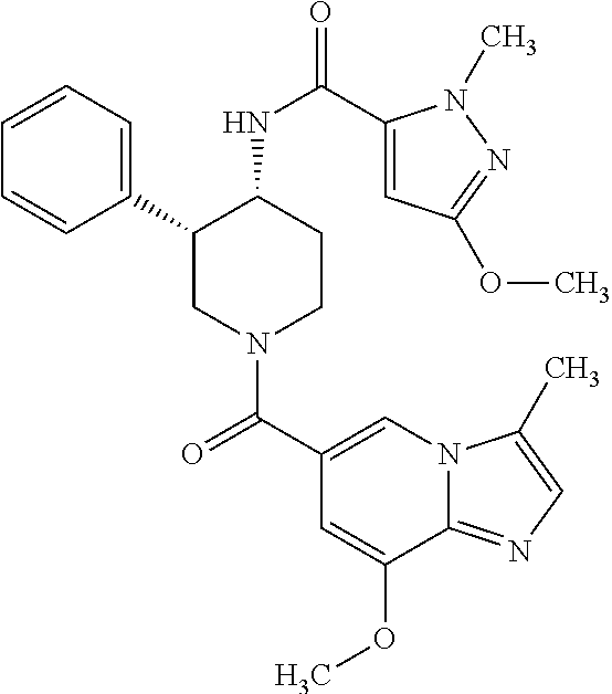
C1(C2CN(C(C3=CN4C(=NC=C4C)C(OC)=C3)=O)CCC2NC(=O)C2=CC(OC)=NN2C)=CC=CC=C1
